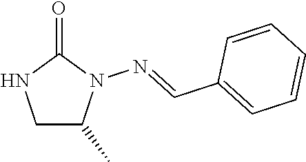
C1C(C)N(N=CC2=CC=CC=C2)C(=O)N1
